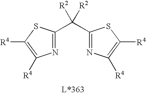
C1(C([R2])([R2])C2=NC([R4])=C([R4])S2)=NC([R4])=C([R4])S1
